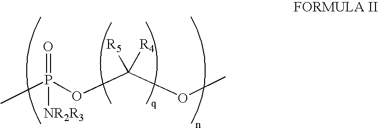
CP(OC(OC)([R5])[R4])(=O)[NR2R3]
